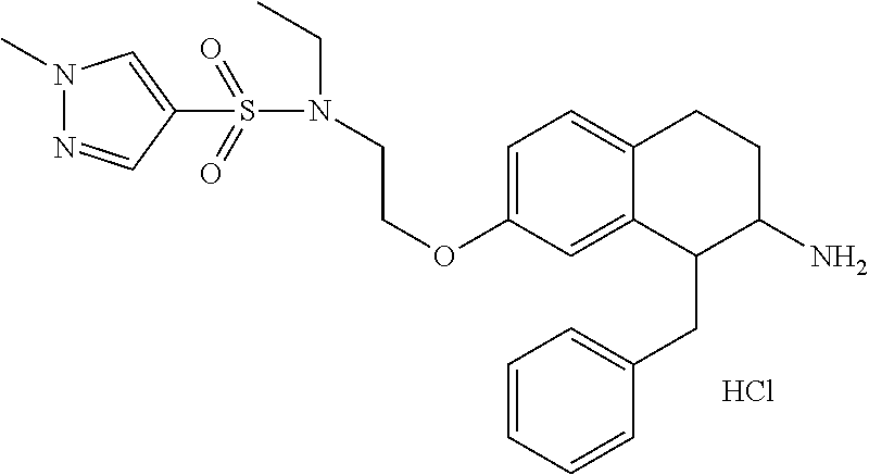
C1=C(OCCN(S(=O)(=O)C2=CN(C)N=C2)CC)C=C2C(=C1)CCC(N)C2CC1=CC=CC=C1.Cl
